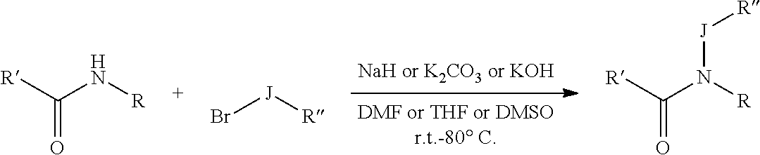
[R]C(N[R])=O.Br[J][R].[R]C(N([R])[J][R])=O
